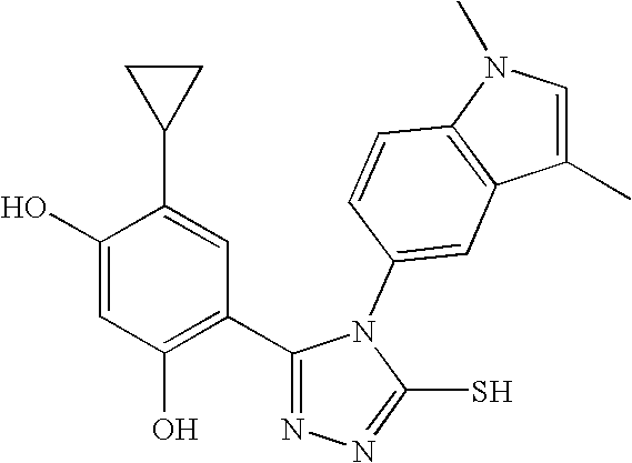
C1(O)=CC(O)=C(C2=NN=C(S)N2C2=CC3=C(C=C2)N(C)C=C3C)C=C1C1CC1
